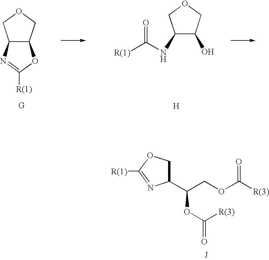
[H].C1(NC([R(1)])=O)C(O)COC1.C12C(COC1)OC([R(1)])=N2.C(OC([R(3)])=O)(COC([R(3)])=O)C1COC([R(1)])=N1
